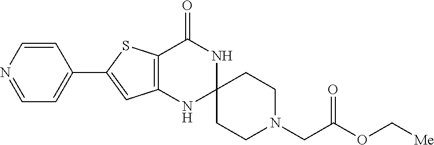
C1=CN=CC=C1C1=CC2=C(S1)C(=O)NC1(N2)CCN(CC(OC[Me])=O)CC1
